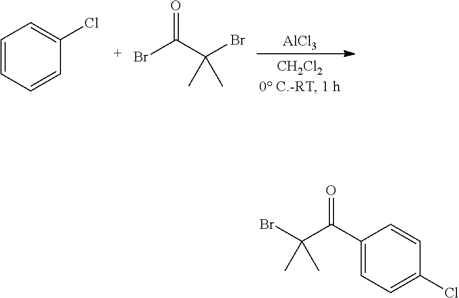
C1=CC=CC(Cl)=C1.BrC(C(Br)(C)C)=O.[AlCl3].C1=C(C(C(Br)(C)C)=O)C=CC(Cl)=C1
